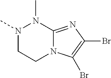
N1(C)CCN2C(=NC(Br)=C2Br)N1C
